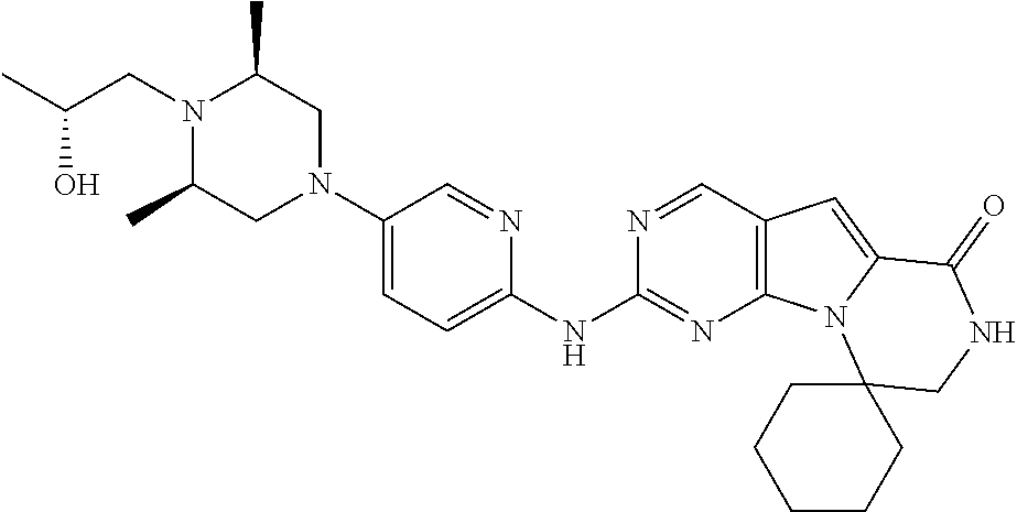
N1(C2=CC=C(NC3=NC4=C(C=N3)C=C3N4C4(CNC3=O)CCCCC4)N=C2)CC(C)N(CC(C)O)C(C)C1
